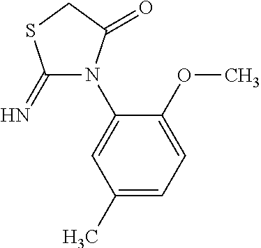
C1(=N)N(C2=CC(C)=CC=C2OC)C(=O)CS1
